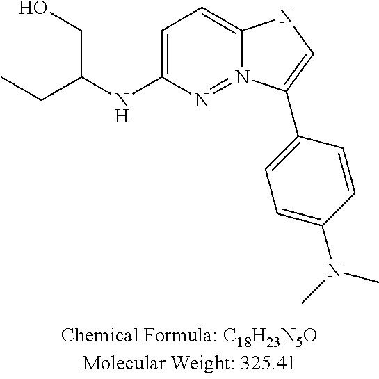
C(NC1=CC=C2N(=N1)C(C1=CC=C(N(C)C)C=C1)=CN2)(CO)CC
